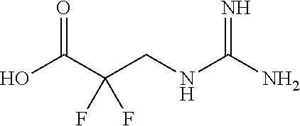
OC(C(CNC(N)=N)(F)F)=O
